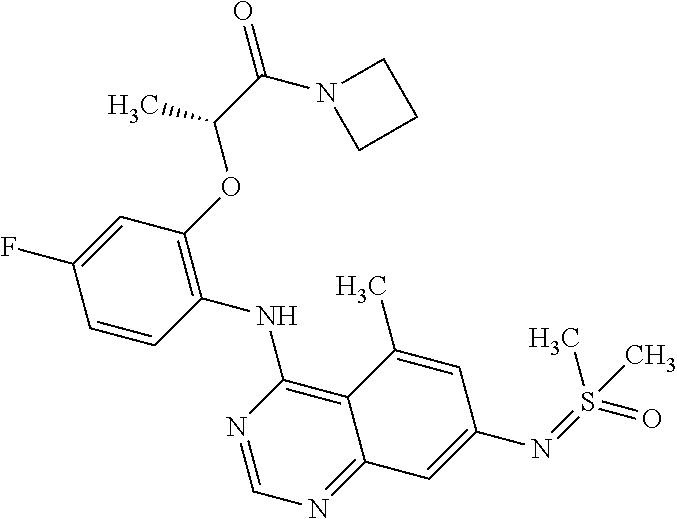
C1=CC(NC2=C3C(=NC=N2)C=C(N=S(=O)(C)C)C=C3C)=C(OC(C(=O)N2CCC2)C)C=C1F
